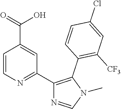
C1=CN=C(C2=C(C3=C([CF3])C=C(Cl)C=C3)N(C)C=N2)C=C1C(O)=O
